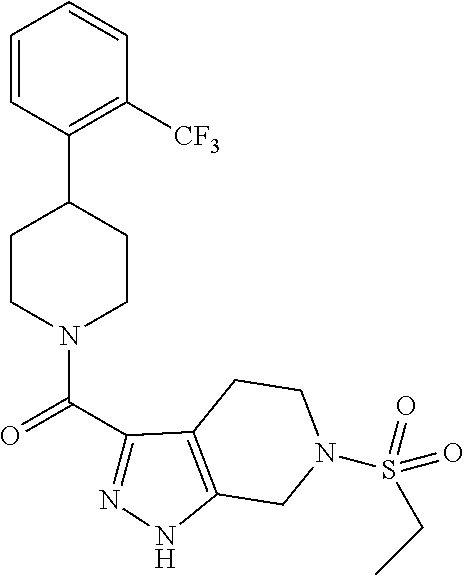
C1=CC(C2CCN(C(C3=NNC4=C3CCN(S(CC)(=O)=O)C4)=O)CC2)=C([CF3])C=C1
